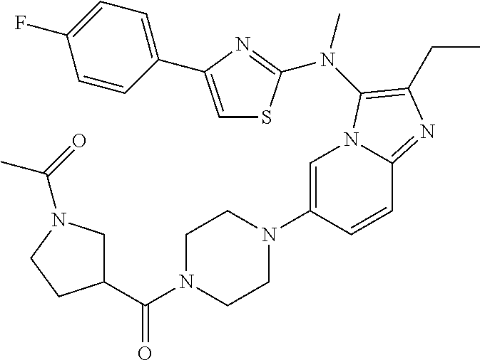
C1=C(N2CCN(C(C3CN(C(=O)C)CC3)=O)CC2)C=CC2=NC(CC)=C(N(C)C3=NC(C4=CC=C(F)C=C4)=CS3)N12
